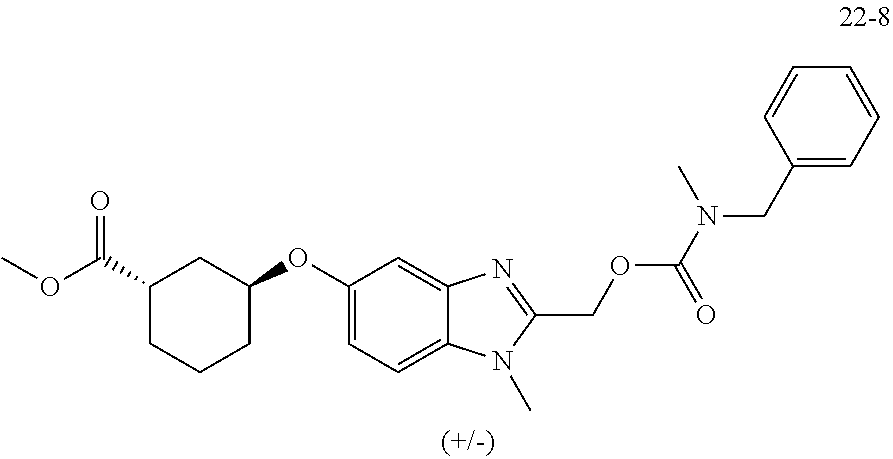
COC(C1CCCC(OC2=CC=C3C(=C2)N=C(COC(=O)N(C)CC2=CC=CC=C2)N3C)C1)=O
